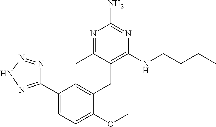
C1=C(CC2=C(NCCCC)N=C(N)N=C2C)C(OC)=CC=C1C1=NNN=N1
